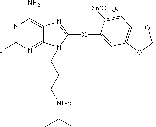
N1=C(F)N=C2C(=C1N)N=C([X]C1=CC3=C(OCO3)C=C1[Sn(CH3)3])N2CCC[NBoc]C(C)C
